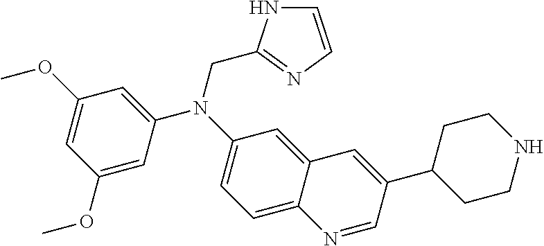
C1=C2C(=CC(N(CC3=NC=CN3)C3=CC(OC)=CC(OC)=C3)=C1)C=C(C1CCNCC1)C=N2
